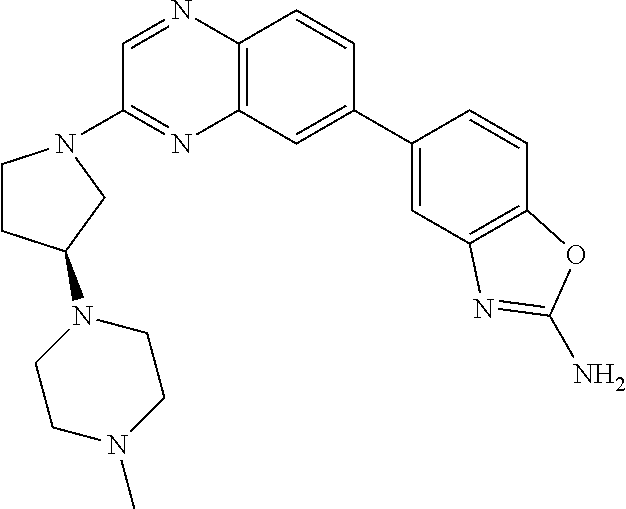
C12=C(C=CC(C3=CC4=C(C=C3)OC(N)=N4)=C1)N=CC(N1CCC(N3CCN(C)CC3)C1)=N2
